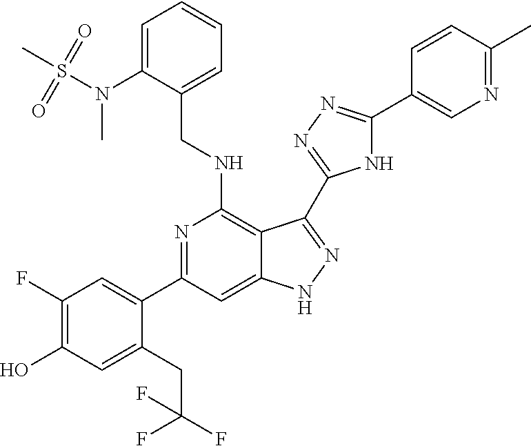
C(NC1=C2C(=CC(C3=CC(F)=C(O)C=C3CC(F)(F)F)=N1)NN=C2C1=NN=C(C2=CN=C(C)C=C2)N1)C1=CC=CC=C1N(S(C)(=O)=O)C
